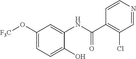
C1(O[F3C])=CC=C(O)C(NC(C2=C(Cl)C=NC=C2)=O)=C1
